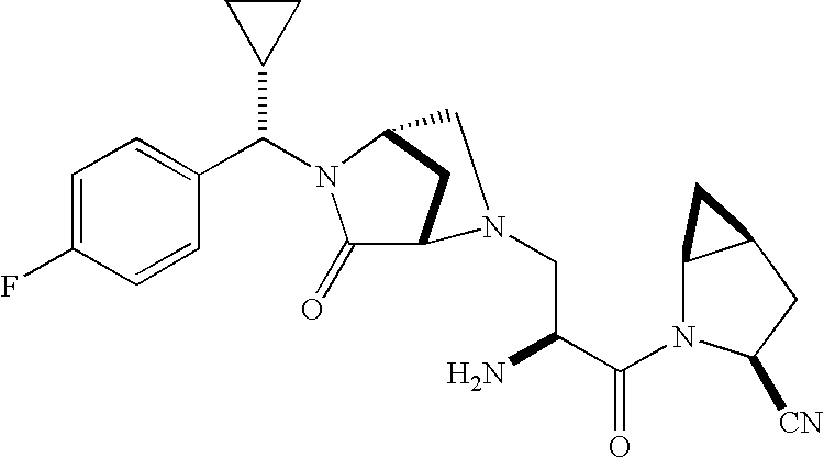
C1=C(F)C=CC(C(N2C(=O)C3CC2CN3CC(C(N2C3C(CC2[CN])C3)=O)N)C2CC2)=C1
